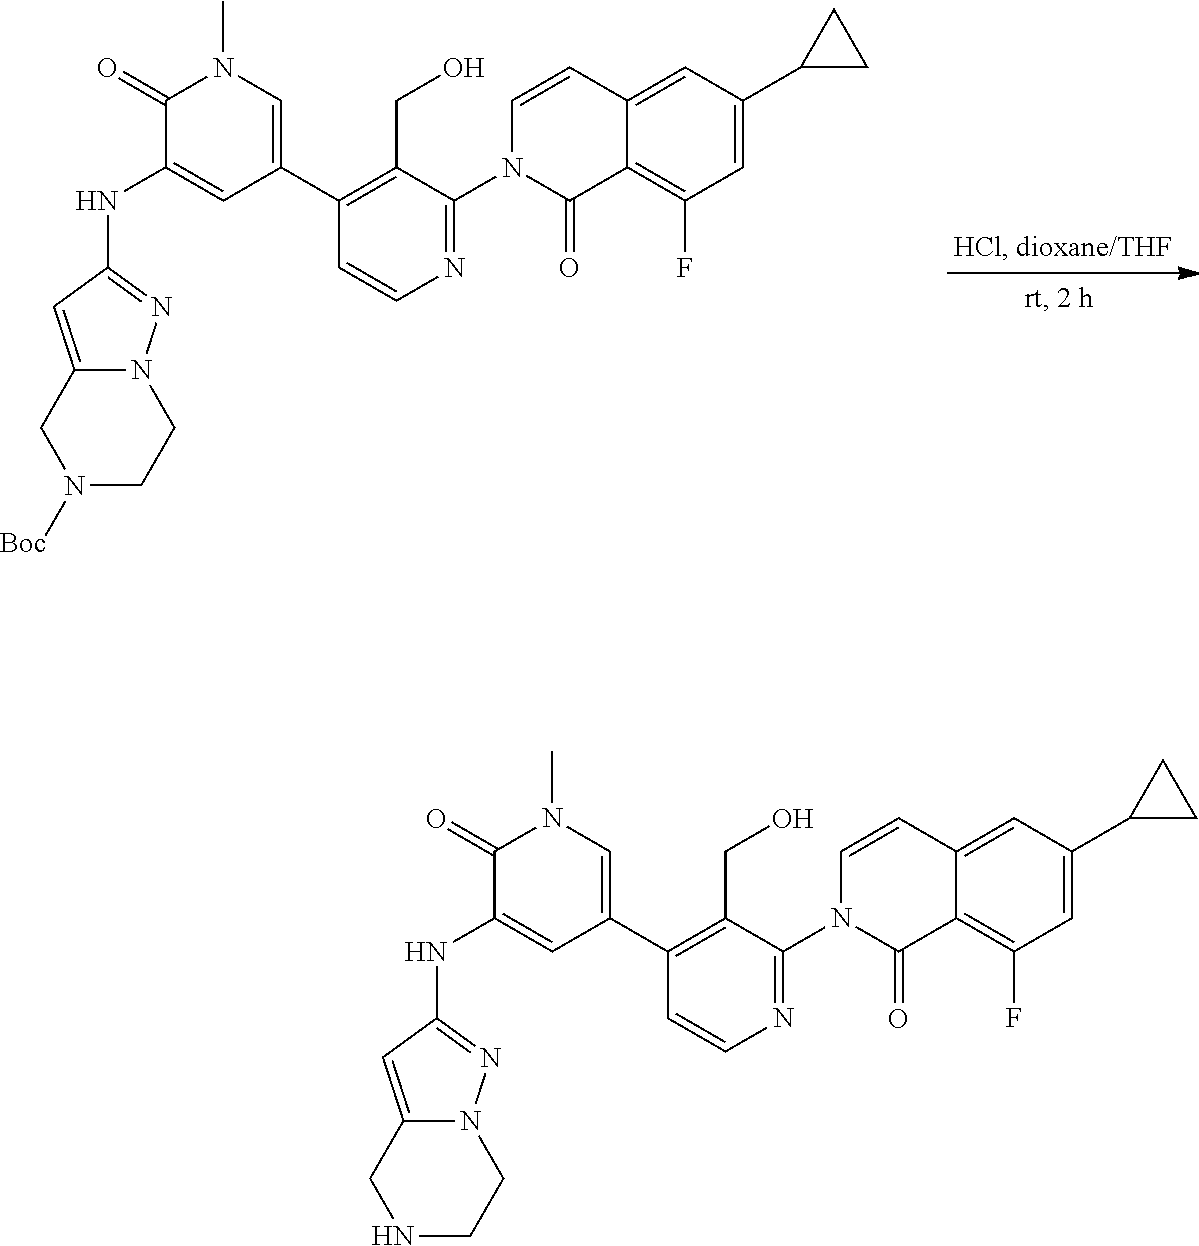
C12=CC(C3CC3)=CC(F)=C1C(=O)N(C1=NC=CC(C3=CN(C)C(=O)C(NC4=NN5C(=C4)CN([Boc])CC5)=C3)=C1CO)C=C2.C12=CC(C3CC3)=CC(F)=C1C(=O)N(C1=NC=CC(C3=CN(C)C(=O)C(NC4=NN5C(=C4)CNCC5)=C3)=C1CO)C=C2
